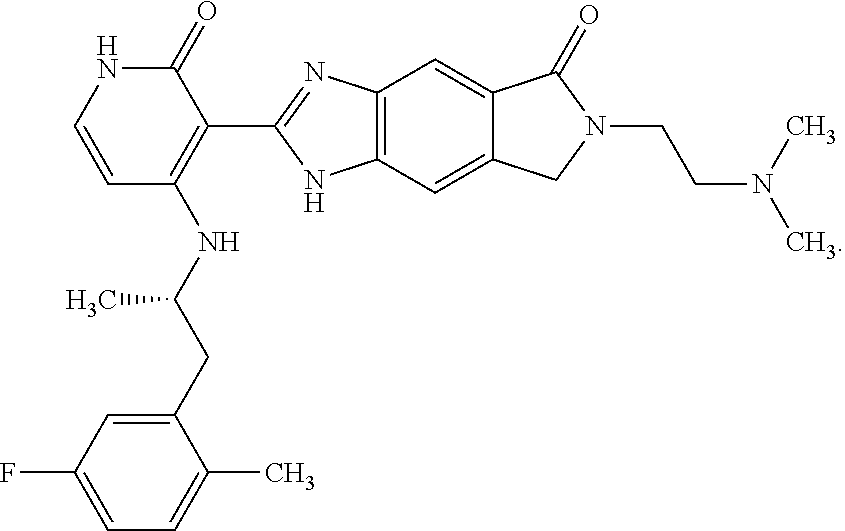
C1=CNC(=O)C(C2=NC3=C(N2)C=C2C(=C3)C(=O)N(CCN(C)C)C2)=C1NC(CC1=CC(F)=CC=C1C)C
